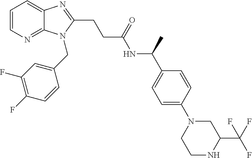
C1=CN=C2C(=C1)N=C(CCC(NC(C1=CC=C(N3CCNC(C(F)(F)F)C3)C=C1)C)=O)N2CC1=CC(F)=C(F)C=C1
